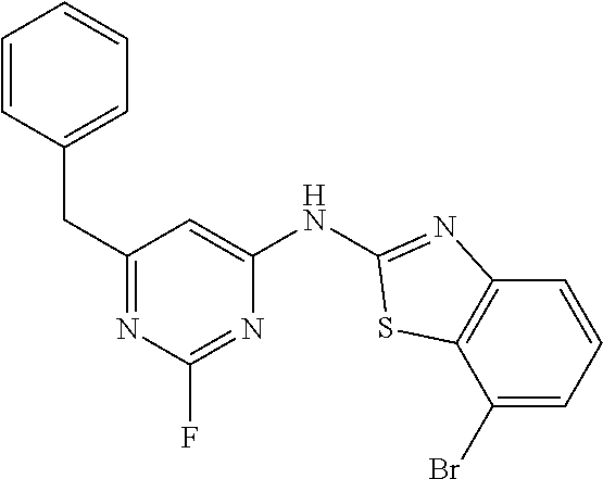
C1=CC(CC2=NC(F)=NC(NC3=NC4=C(C(Br)=CC=C4)S3)=C2)=CC=C1
